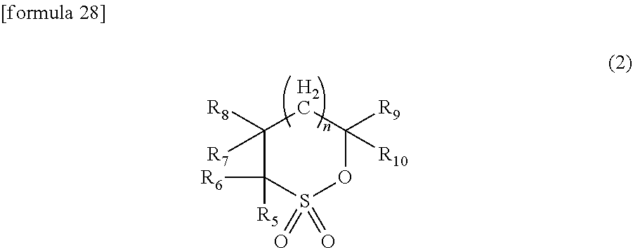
C1([R8])([R7])C([R6])([R5])S(=O)(=O)OC([R10])([R9])C1
